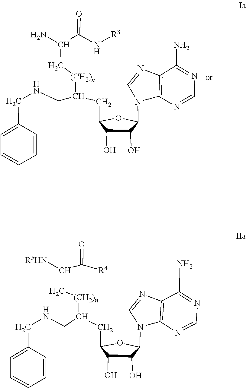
NC(C(N[R3])=O)C[(CH2)n]C(CNCC1=CC=CC=C1)CC1C(O)C(O)C(N2C=NC3=C2N=CN=C3N)O1.C1=NC2=C(N=CN2C2C(O)C(O)C(CC(CNCC3=CC=CC=C3)[(CH2)n]CC([R5HN])C(=O)[R4])O2)C(N)=N1
